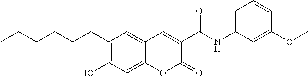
CCCCCCC1=C(O)C=C2C(=C1)C=C(C(NC1=CC=CC(OC)=C1)=O)C(=O)O2
